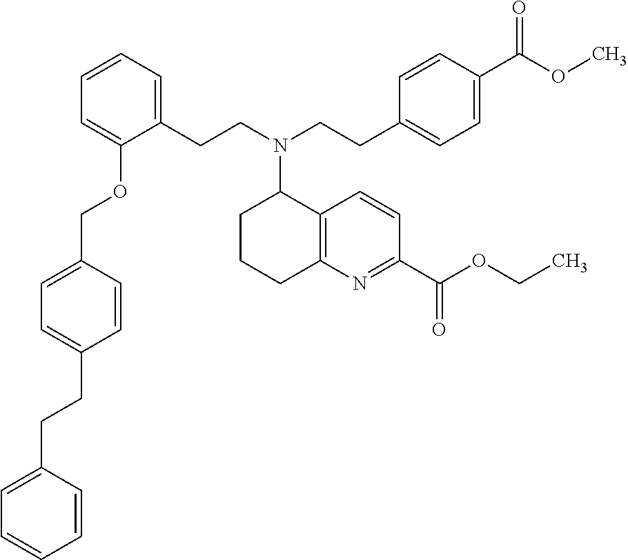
C(C1=CC=C(COC2=CC=CC=C2CCN(C2CCCC3=C2C=CC(C(OCC)=O)=N3)CCC2=CC=C(C(OC)=O)C=C2)C=C1)CC1=CC=CC=C1
